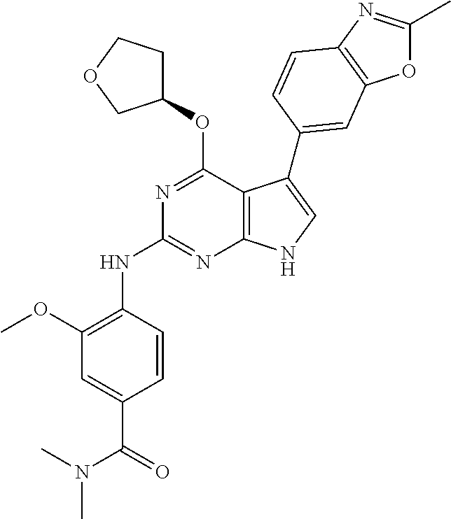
C1(OC)=C(NC2=NC3=C(C(OC4CCOC4)=N2)C(C2=CC4=C(N=C(C)O4)C=C2)=CN3)C=CC(C(=O)N(C)C)=C1
